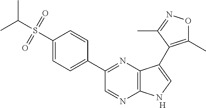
[H].C1(C2=NC3=C(N=C2)NC=C3C2=C(C)ON=C2C)=CC=C(S(C(C)C)(=O)=O)C=C1
